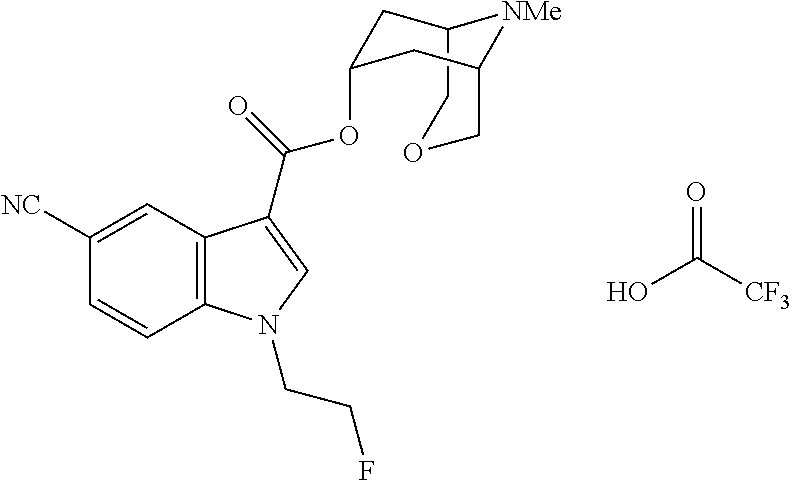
O=C(O)[CF3].C1([NC])=CC2=C(C=C1)N(CCF)C=C2C(OC1CC2COCC(C1)[NMe]2)=O
